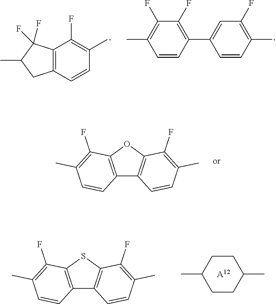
C12=C(C=CC(C)=C1F)CC(C)C2(F)F.C1=CC(C2=CC(F)=C(C)C=C2)=C(F)C(F)=C1C.C12=C(OC3=C1C=CC(C)=C3F)C(F)=C(C)C=C2.C1CC(C)CCC1C.[A12].C12=C(SC3=C1C=CC(C)=C3F)C(F)=C(C)C=C2
